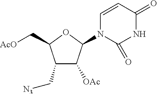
C1(C[N3])C([OAc])C(N2C=CC(=O)NC2=O)OC1C[AcO]
